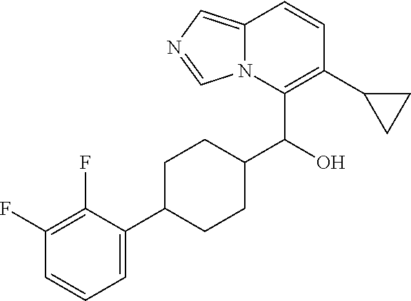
C1(F)=C(F)C(C2CCC(C(C3=C(C4CC4)C=CC4=CN=CN34)O)CC2)=CC=C1
